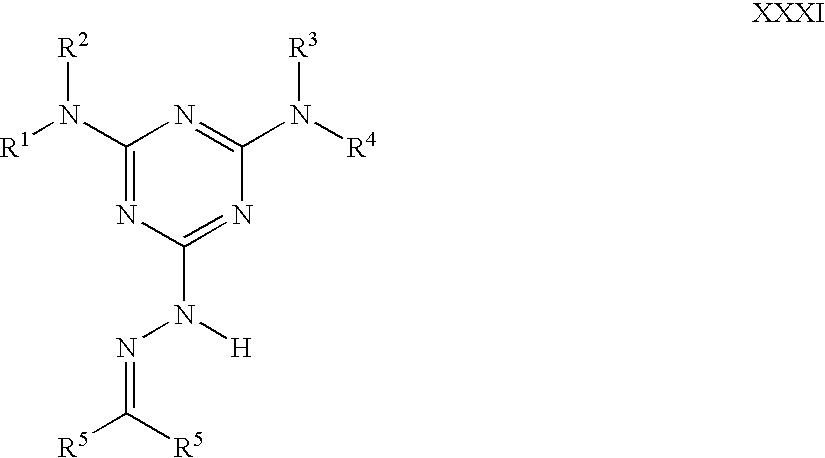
C1(N([R1])[R2])=NC(N(N=C([R5])[R5])[H])=NC(N([R4])[R3])=N1
